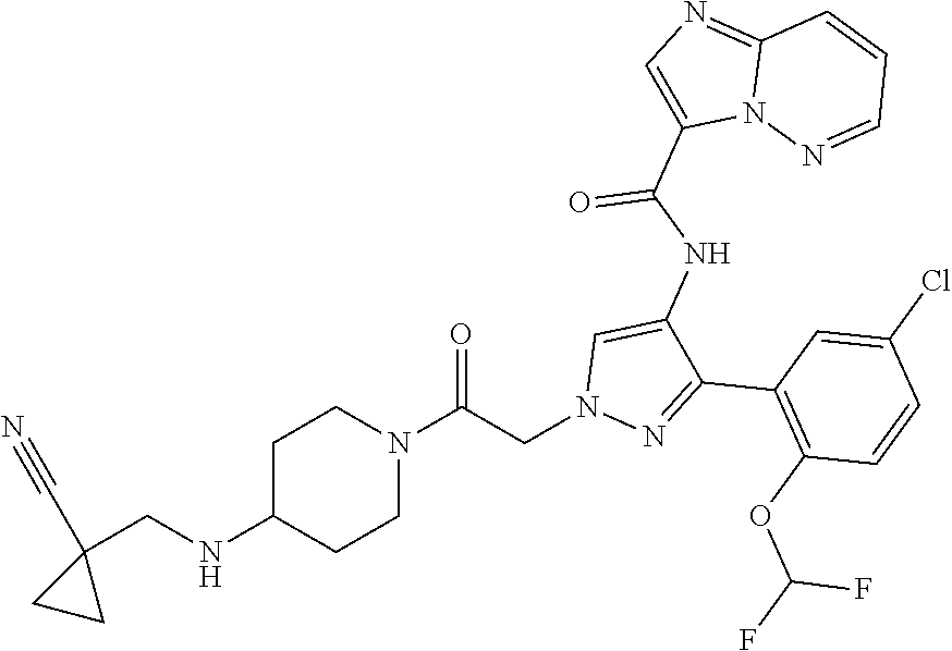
N(C1CCN(C(CN2N=C(C3=C(OC(F)F)C=CC(Cl)=C3)C(NC(C3=CN=C4N3N=CC=C4)=O)=C2)=O)CC1)CC1(C#N)CC1
